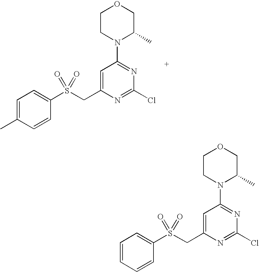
C1=C(C)C=CC(S(CC2=CC(N3C(C)COCC3)=NC(Cl)=N2)(=O)=O)=C1.C1=CC=CC(S(CC2=CC(N3C(C)COCC3)=NC(Cl)=N2)(=O)=O)=C1
